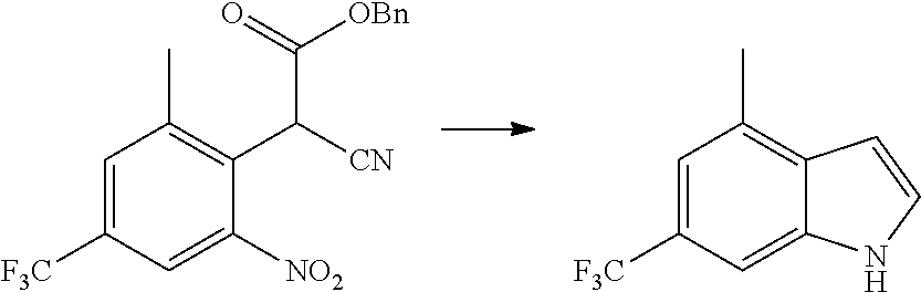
C1=C([F3C])C=C([NO2])C(C([CN])C([OBn])=O)=C1C.C1=C([F3C])C=C2C(=C1C)C=CN2
